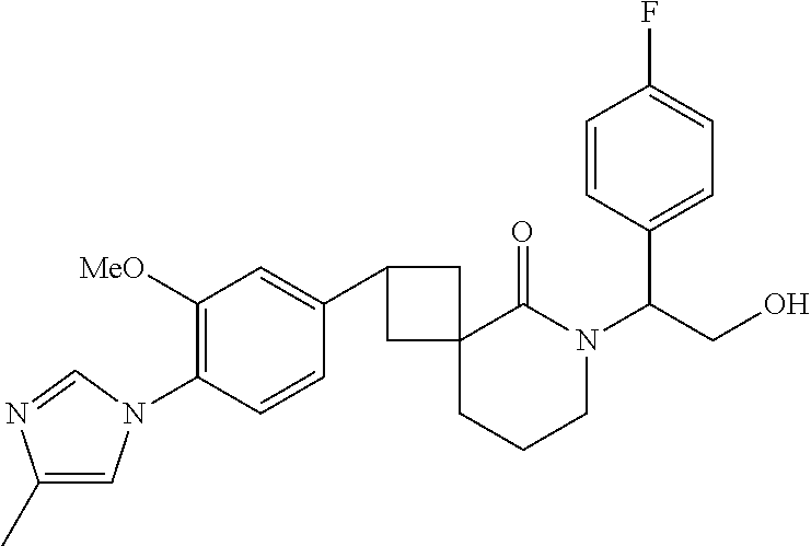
C1(C)=CN(C2=C([MeO])C=C(C3CC4(CCCN(C(CO)C5=CC=C(F)C=C5)C4=O)C3)C=C2)C=N1
